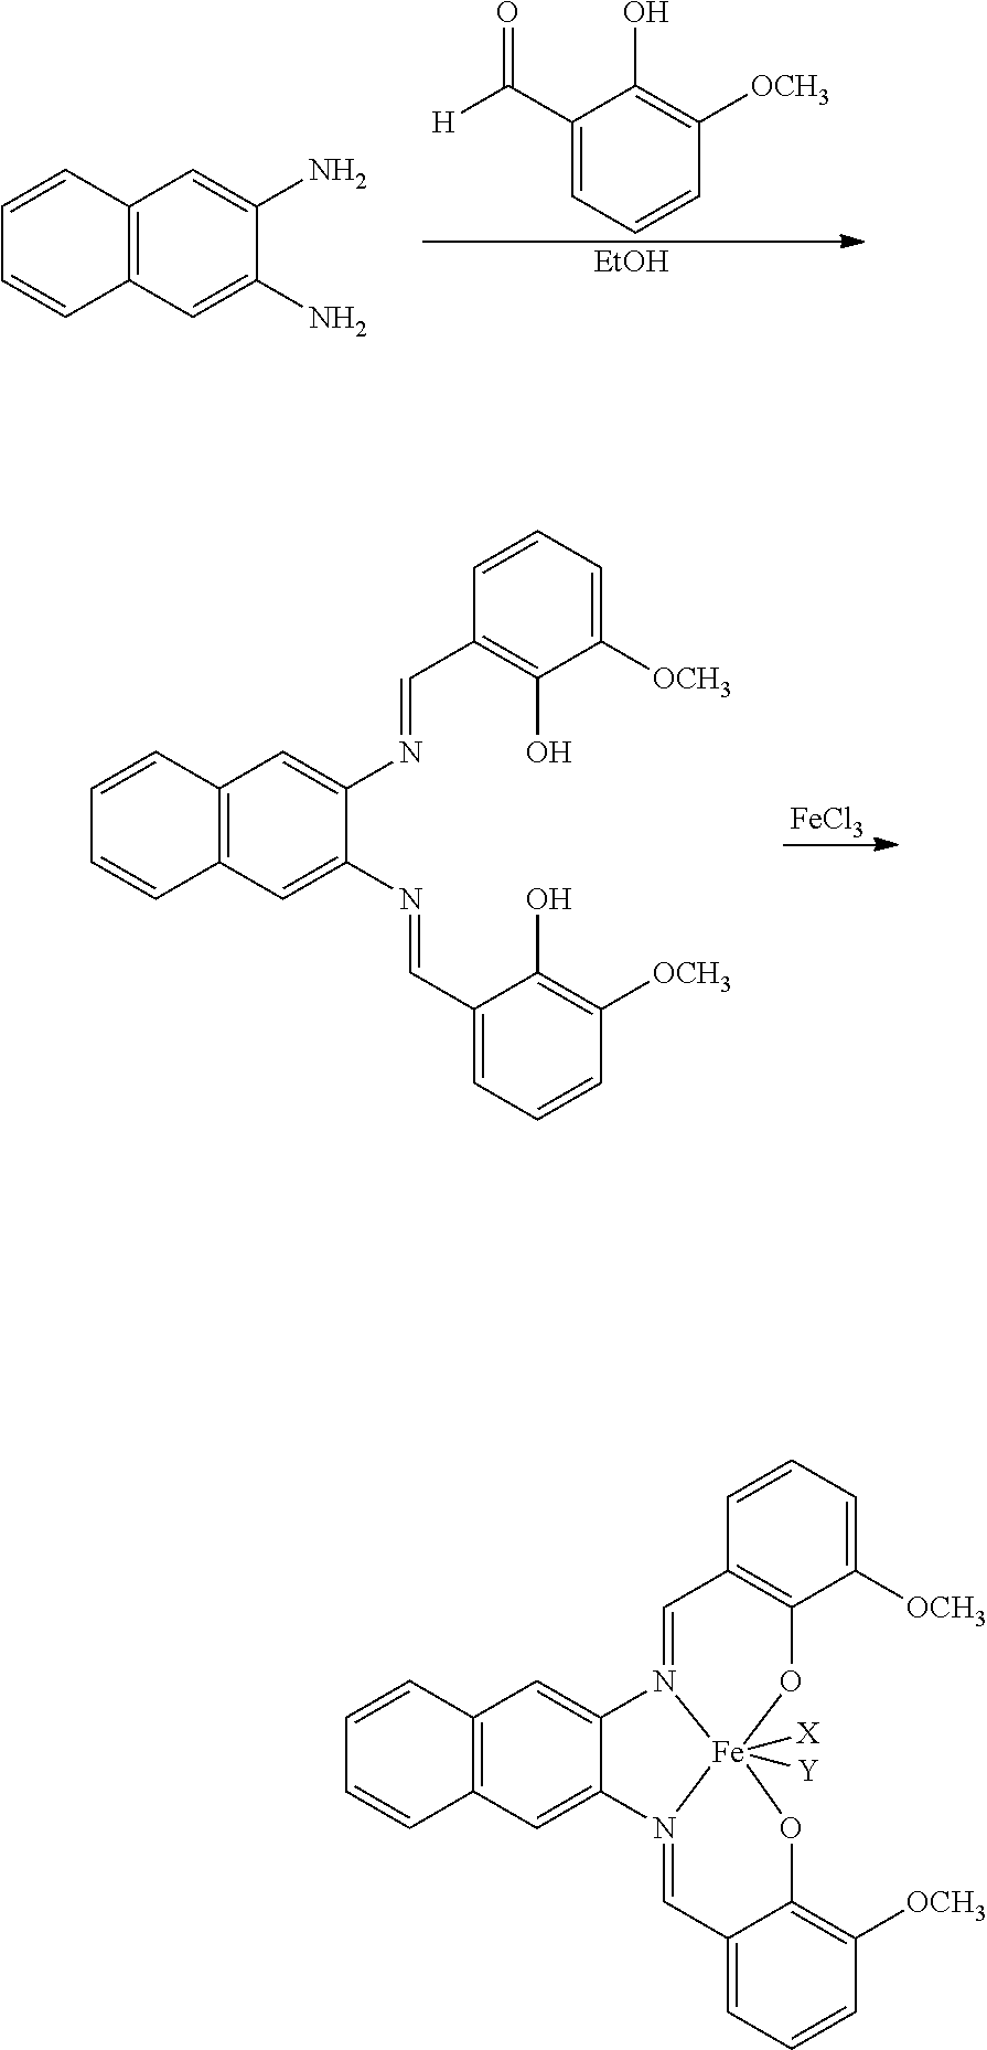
[FeCl3].C1=C(C=NC2=CC3=C(C=C2N=CC2=C(O)C([OCH3])=CC=C2)C=CC=C3)C(O)=C([OCH3])C=C1.[H]C(C1=CC=CC([OCH3])=C1O)=O.[EtOH].C1=CC2=C(C=C1)C=C(N)C(N)=C2.C1=C2C=N3C4=CC5=C(C=C4N4=CC6=C(O[Fe]34([X])([Y])OC2=C([OCH3])C=C1)C([OCH3])=CC=C6)C=CC=C5
